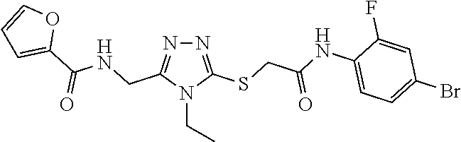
N1=C(SCC(NC2=CC=C(Br)C=C2F)=O)N(CC)C(CNC(C2=CC=CO2)=O)=N1
